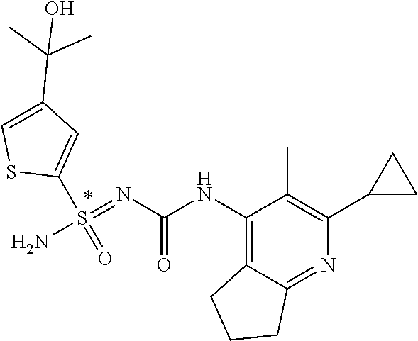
S1C(S(=NC(=O)NC2=C3CCCC3=NC(C3CC3)=C2C)(=O)N)=CC(C(C)(O)C)=C1
